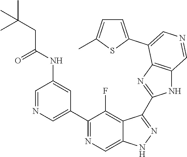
C1(C2=CN=CC(NC(=O)CC(C)(C)C)=C2)=NC=C2C(=C1F)C(C1=NC3=C(N1)C=NC=C3C1=CC=C(C)S1)=NN2
